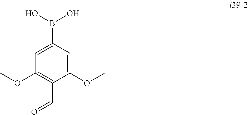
C1=C(B(O)O)C=C(OC)C(C=O)=C1OC
